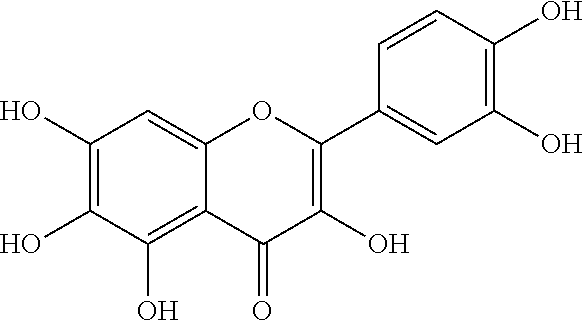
C1(O)=C(O)C(O)=C2C(=C1)OC(C1=CC(O)=C(O)C=C1)=C(O)C2=O
